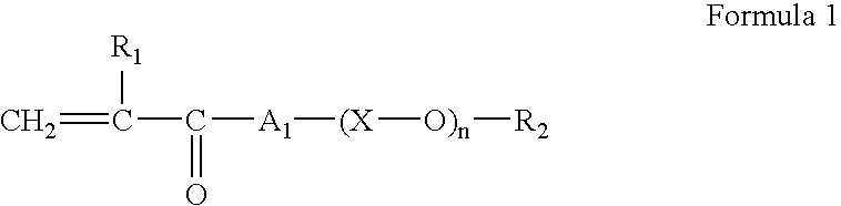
C(C([A1][(X][O)n][R2])=O)(=C)[R1]
